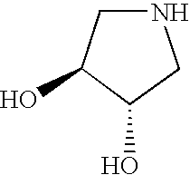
N1CC(O)C(O)C1
